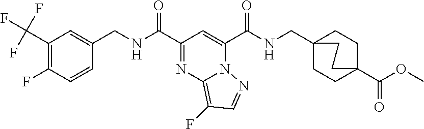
C1(C(F)(F)F)=C(F)C=CC(CNC(C2=NC3=C(F)C=NN3C(C(NCC34CCC(C(OC)=O)(CC3)CC4)=O)=C2)=O)=C1
